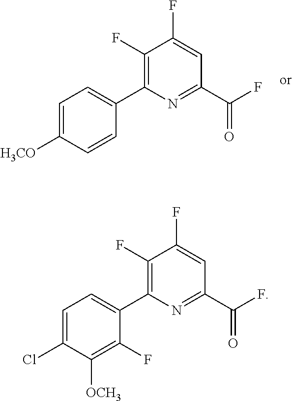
C1=C([H3CO])C=CC(C2=C(F)C(F)=CC(C(=O)F)=N2)=C1.C1=C(Cl)C([OCH3])=C(F)C(C2=C(F)C(F)=CC(C(=O)F)=N2)=C1
